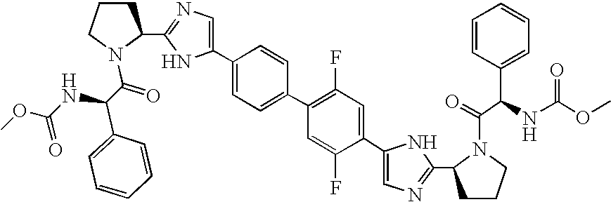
C1CCN(C(=O)C(NC(OC)=O)C2=CC=CC=C2)C1C1=NC=C(C2=CC=C(C3=C(F)C=C(C4=CN=C(C5CCCN5C(C(NC(OC)=O)C5=CC=CC=C5)=O)N4)C(F)=C3)C=C2)N1
